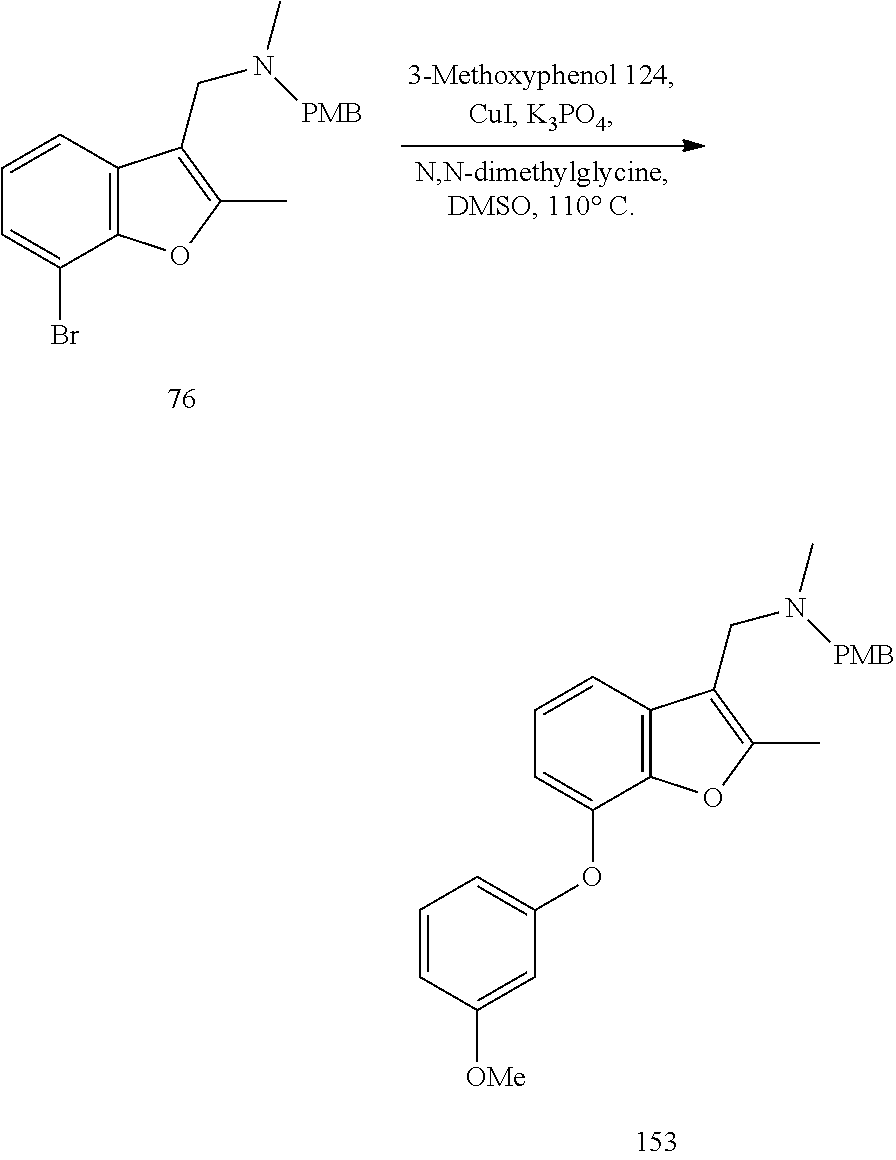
C1=CC2=C(C(Br)=C1)OC(C)=C2CN(C)[PMB].C1=CC([OMe])=CC(OC2=CC=CC3=C2OC(C)=C3CN(C)[PMB])=C1
